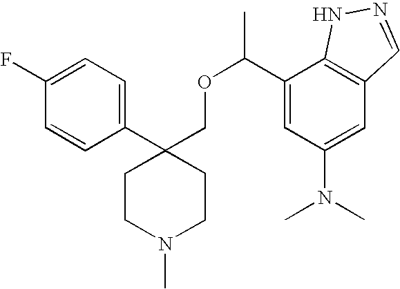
C1(C2(COC(C)C3=CC(N(C)C)=CC4=C3NN=C4)CCN(C)CC2)=CC=C(F)C=C1
